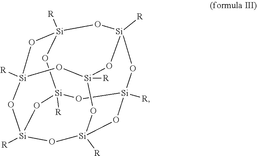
[Si]12([R])O[Si]3([R])O[Si]4([R])O[Si]5([R])O[Si]([R])(O[Si]([R])(O[Si]([R])(O5)O3)O1)O[Si]([R])(O4)O2
